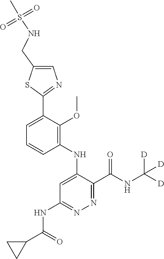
C1=C(C2=NC=C(CNS(C)(=O)=O)S2)C(OC)=C(NC2=CC(NC(C3CC3)=O)=NN=C2C(NC([D])([D])[D])=O)C=C1
